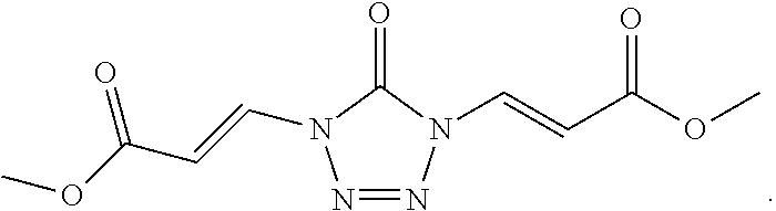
N1=NN(C=CC(OC)=O)C(=O)N1C=CC(OC)=O
